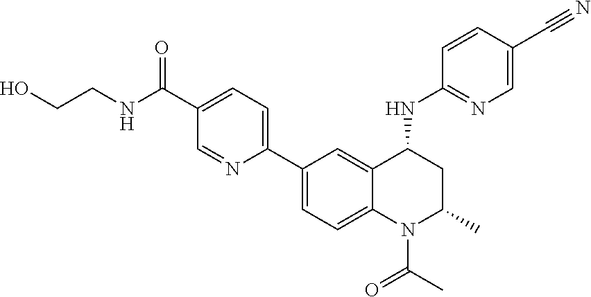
N(C(C1=CC=C(C2=CC=C3C(=C2)C(NC2=NC=C(C#N)C=C2)CC(C)N3C(C)=O)N=C1)=O)CCO
